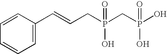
C1=CC(C=CCP(CP(O)(=O)O)(=O)O)=CC=C1
